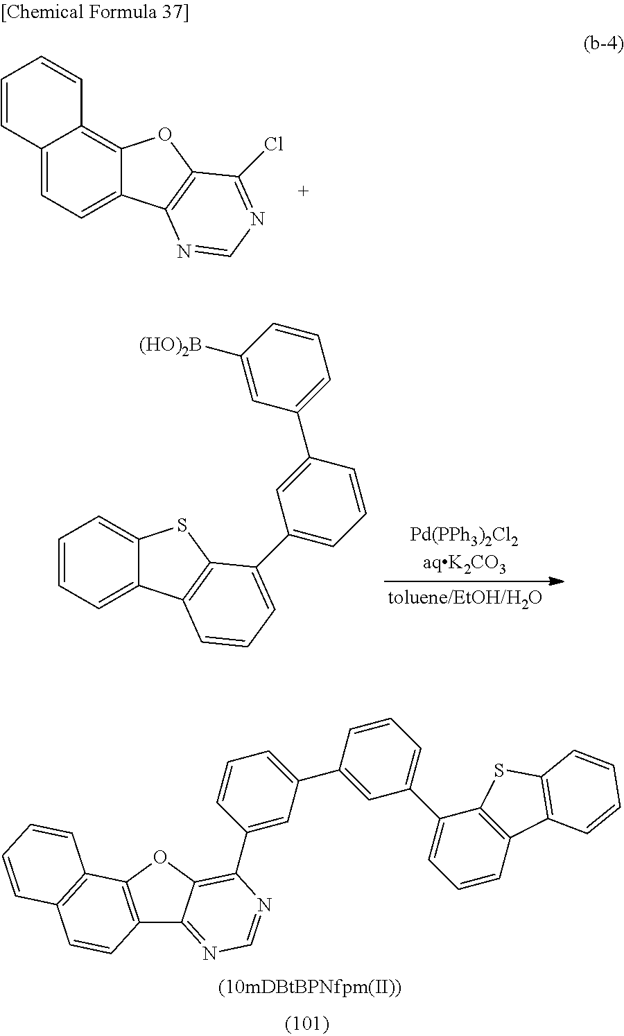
C12=CC=C3C(=C1C=CC=C2)OC1=C3N=CN=C1Cl.C1=CC=C2C(=C1)SC1=C2C=CC=C1C1=CC=CC(C2=CC=CC([(HO)2B])=C2)=C1.C12=C(OC3=C(C4=CC(C5=CC(C6=CC=CC7=C6SC6=C7C=CC=C6)=CC=C5)=CC=C4)N=CN=C13)C1=C(C=C2)C=CC=C1
